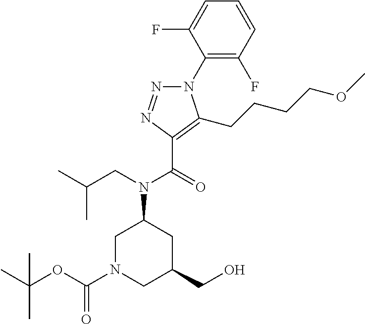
N1(C2=C(F)C=CC=C2F)N=NC(C(=O)N(CC(C)C)C2CN(C(OC(C)(C)C)=O)CC(CO)C2)=C1CCCCOC
